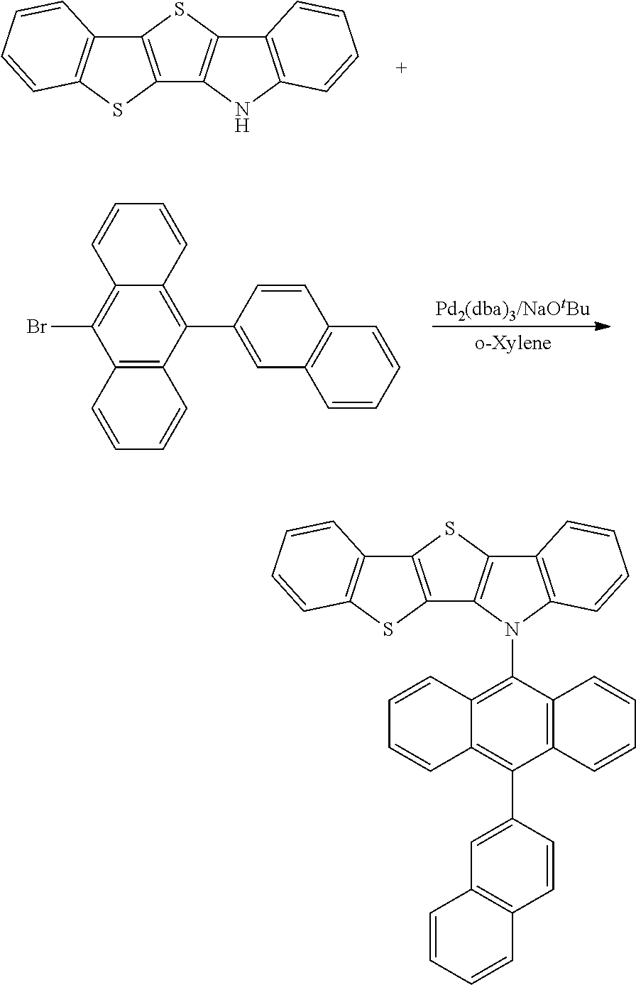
C1=CC2=C(SC3=C2SC2=C3NC3=C2C=CC=C3)C=C1.C1=CC2=C(C=C1C1=C3C(=C(Br)C4=C1C=CC=C4)C=CC=C3)C=CC=C2.C1=CC2=C(SC3=C2SC2=C3N(C3=C4C=CC=CC4=C(C4=CC5=C(C=C4)C=CC=C5)C4=C3C=CC=C4)C3=C2C=CC=C3)C=C1
